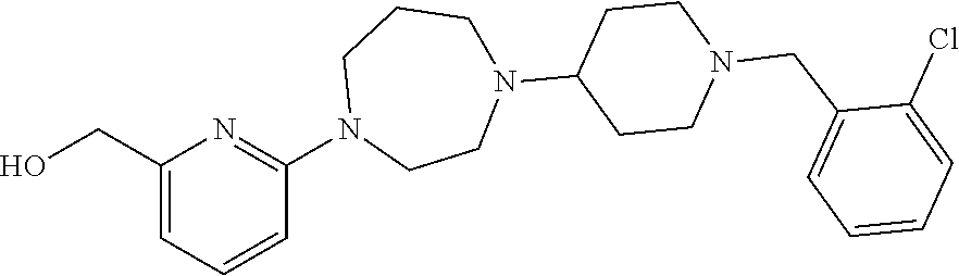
C(C1=CC=CC(N2CCN(C3CCN(CC4=CC=CC=C4Cl)CC3)CCC2)=N1)O
